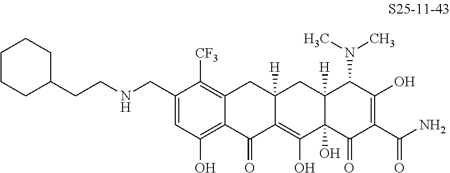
C1(CNCCC2CCCCC2)=CC(O)=C2C(=C1[CF3])CC1([H])C(=C(O)C3(O)C([H])(C1)C(N(C)C)C(O)=C(C(N)=O)C3=O)C2=O
